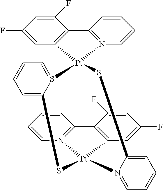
C1(F)=CC2=C(C(F)=C1)C1=N(C=CC=C1)[Pt]21SC2=CC=CC=N2[Pt]2(N3=C(C=CC=C3)C3=C2C=C(F)C=C3F)SC2=CC=CC=S12
